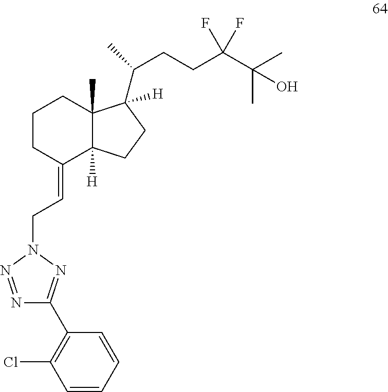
C1CC(=CCN2N=C(C3=C(Cl)C=CC=C3)N=N2)C2([H])C(C)(C1)C(C(C)CCC(C(C)(C)O)(F)F)([H])CC2
